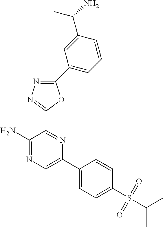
C1(C2=CC=CC(C(N)C)=C2)=NN=C(C2=NC(C3=CC=C(S(C(C)C)(=O)=O)C=C3)=CN=C2N)O1
